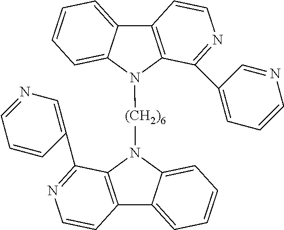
C12=C(N([(CH2)6]N3C4=C(C5=CC=CC=C35)C=CN=C4C3=CN=CC=C3)C3=CC=CC=C13)C(C1=CC=CN=C1)=NC=C2
